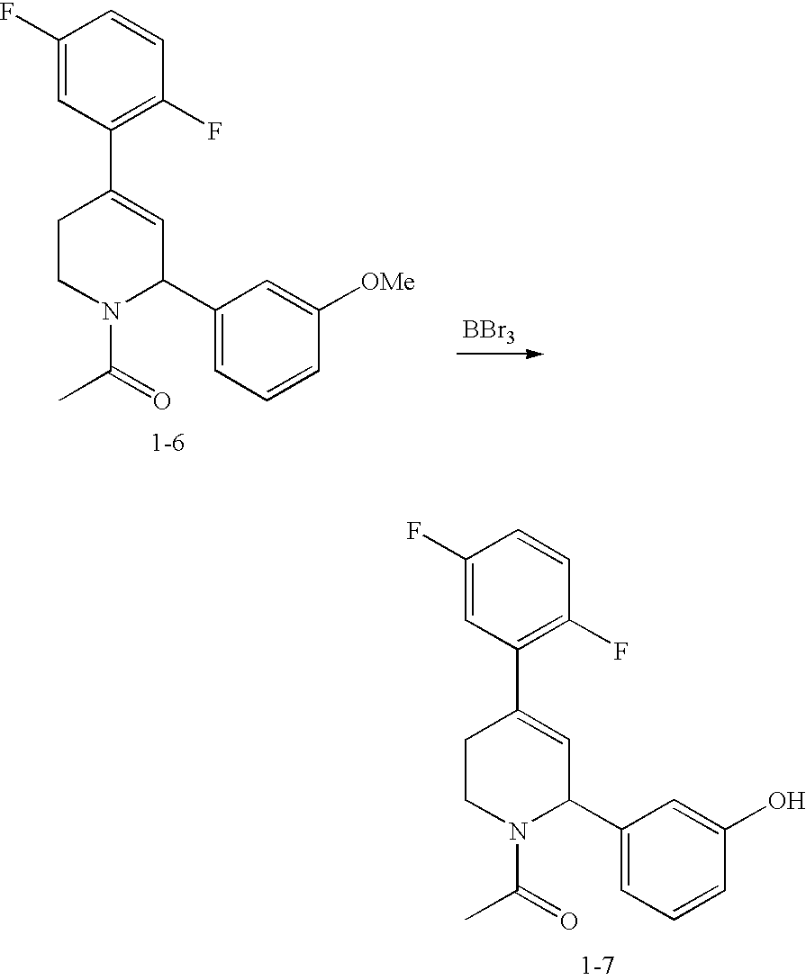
C1(F)=CC(C2=CC(C3=CC=CC(O)=C3)N(C(C)=O)CC2)=C(F)C=C1.C1(F)=CC(C2=CC(C3=CC=CC([OMe])=C3)N(C(C)=O)CC2)=C(F)C=C1.[BBr3]
